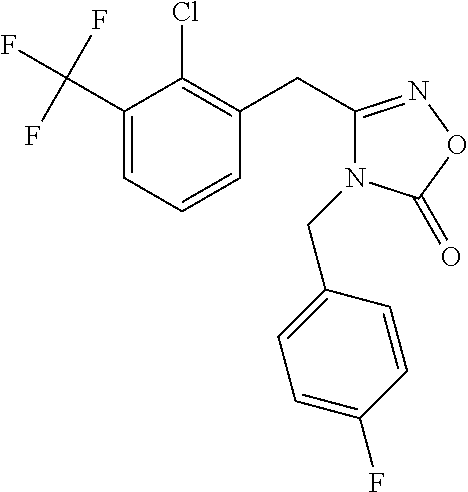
C1(C(F)(F)F)=CC=CC(CC2=NOC(=O)N2CC2=CC=C(F)C=C2)=C1Cl
